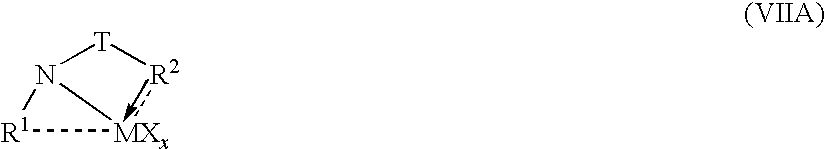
[R1]1N2[T][R2][MXx]12
